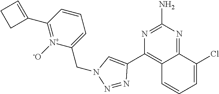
C1=CC(C2=CCC2)=[N+]([-O])C(CN2N=NC(C3=C4C(=NC(N)=N3)C(Cl)=CC=C4)=C2)=C1
